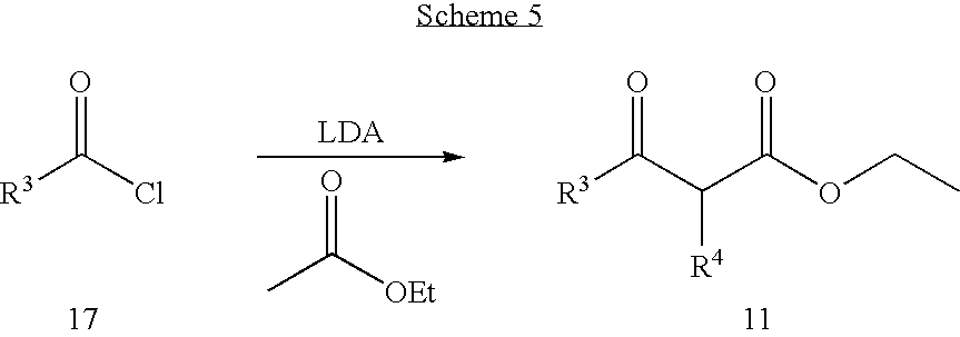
[R3]C(C(C(OCC)=O)[R4])=O.CC([OEt])=O.[R3]C(Cl)=O
